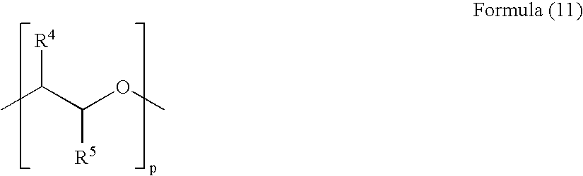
CC(C(OC)[R5])[R4]
